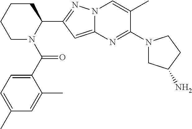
C1CCCN(C(=O)C2=CC=C(C)C=C2C)C1C1=NN2C(=C1)N=C(N1CC(N)CC1)C(C)=C2
